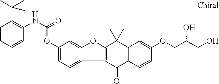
C1=CC=CC(NC(OC2=CC=C3C(=C2)OC2=C3C(=O)C3=C(C2(C)C)C=C(OCC(CO)O)C=C3)=O)=C1C(C)(C)C
